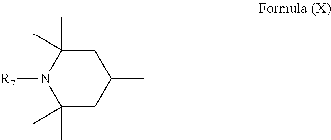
C1C(C)(C)N([R7])C(C)(C)CC1C
